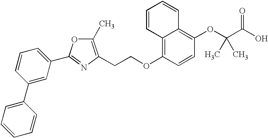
C(COC1=C2C(=C(OC(C(O)=O)(C)C)C=C1)C=CC=C2)C1=C(C)OC(C2=CC=CC(C3=CC=CC=C3)=C2)=N1
